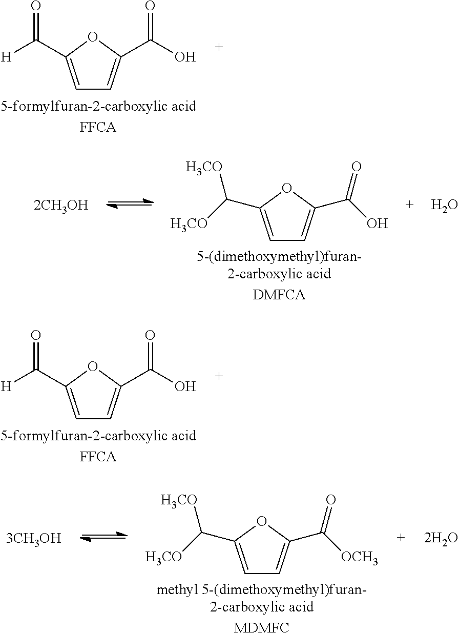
C1=C(C([H])=O)OC(C(O)=O)=C1.[5-formylfuran-2-carboxylic acid].[FFCA].C1=C(C([H])=O)OC(C(O)=O)=C1.[5-formylfuran-2-carboxylic acid].[FFCA].C1=C(C([H3CO])[H3CO])OC(C(O)=O)=C1.[5-(dimethoxymethyl)furan-2-carboxylic acid].[DMFCA].[2CH3OH].O.C1=C(C([H3CO])[H3CO])OC(C([OCH3])=O)=C1.[methyl 5-(dimethoxymethyl)furan-2-carboxylic acid].[MDMFC].[3CH3OH].[2H2O]
